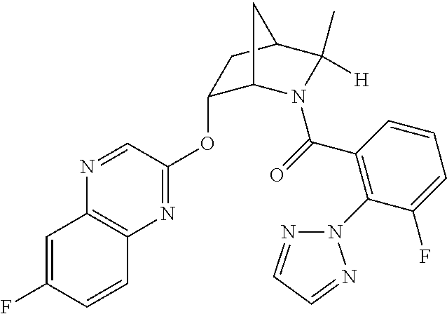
N1=CC(OC2C3N(C(=O)C4=C(N5N=CC=N5)C(F)=CC=C4)C(C)([H])C(C2)C3)=NC2=C1C=C(F)C=C2
